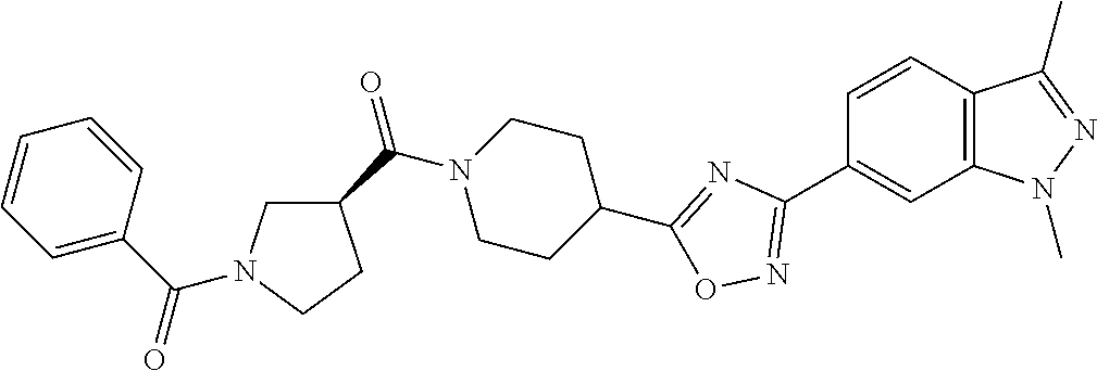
C1=CC2=C(C=C1C1=NOC(C3CCN(C(C4CN(C(=O)C5=CC=CC=C5)CC4)=O)CC3)=N1)N(C)N=C2C
